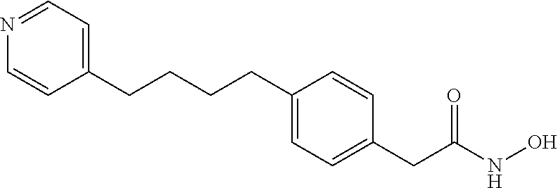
C1(CCCCC2=CC=C(CC(NO)=O)C=C2)=CC=NC=C1
